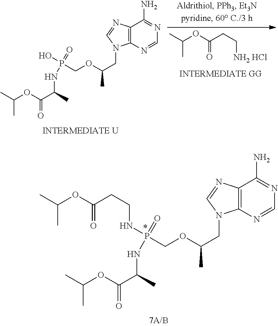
C12=C(N=CN=C1N)N(CC(C)OCP(NCCC(OC(C)C)=O)(=O)NC(C(OC(C)C)=O)C)C=N2.C12=C(N=CN=C1N)N(CC(C)OCP(O)(=O)NC(C(OC(C)C)=O)C)C=N2.CC(C)OC(CC[NH2 HCl])=O
